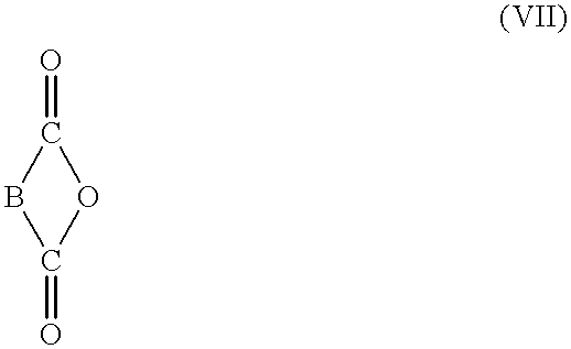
O=C1BC(=O)O1
